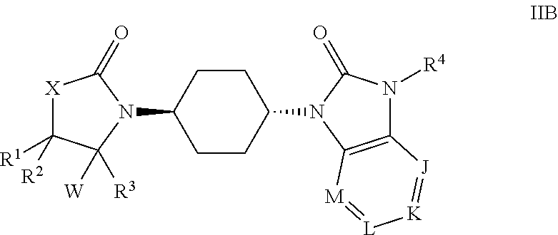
[X]1C([R1])([R2])C([W])([R3])N(C2CCC(N3C4=C(N([R4])C3=O)[J]=[K][L]=[M]4)CC2)C1=O
